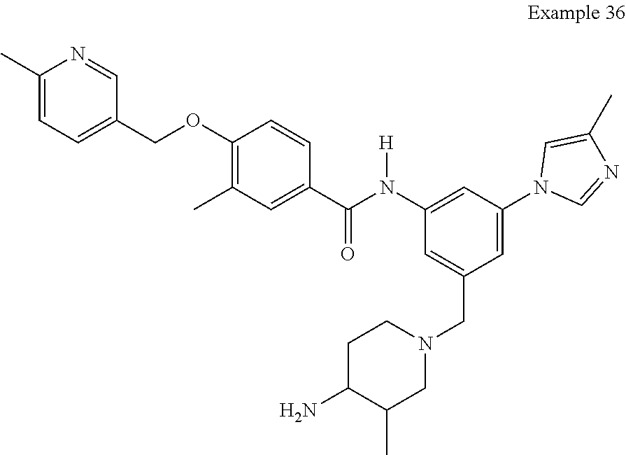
C1=C(CN2CCC(N)C(C)C2)C=C(N2C=NC(C)=C2)C=C1N(C(C1=CC(C)=C(OCC2=CC=C(C)N=C2)C=C1)=O)[H]
